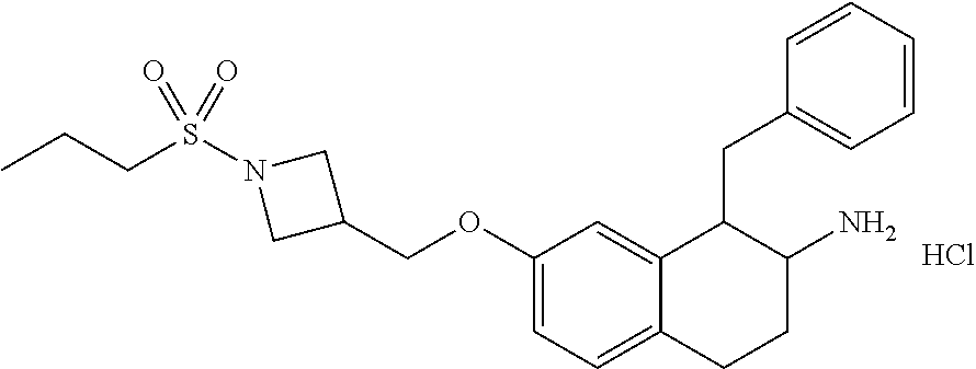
C1=C(OCC2CN(S(=O)(=O)CCC)C2)C=C2C(=C1)CCC(N)C2CC1=CC=CC=C1.Cl
